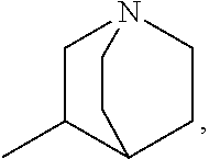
C1C(C)C2CCN1CC2
